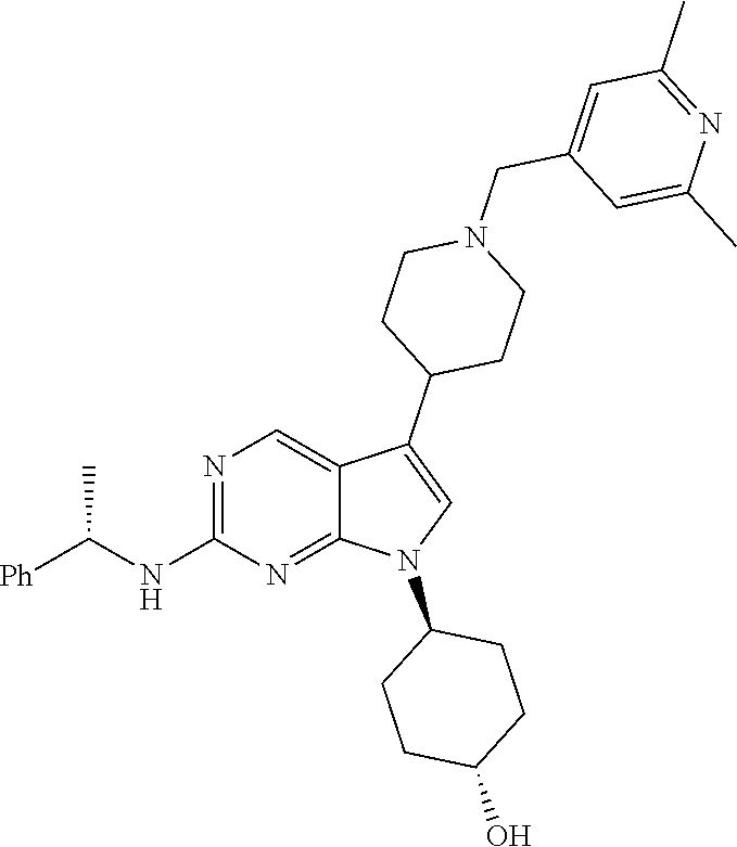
N1=C(NC([Ph])C)N=C2C(=C1)C(C1CCN(CC3=CC(C)=NC(C)=C3)CC1)=CN2C1CCC(O)CC1
